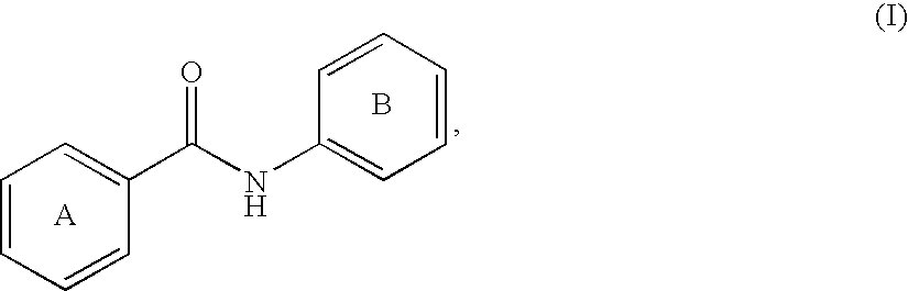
C1=CC=CC(C(NC2=CC=CC=C2)=O)=C1.B
